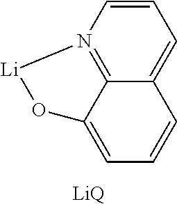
C1=CN2=C3C(=C1)C=CC=C3O[Li]2.[LiQ]
